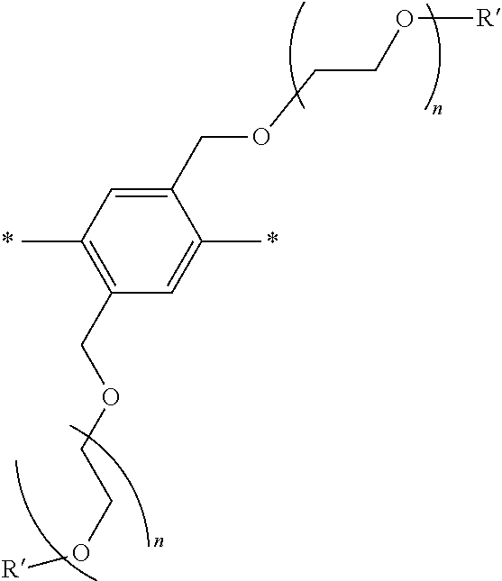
C1(COCCO[R])=CC(C)=C(COCCO[R])C=C1C.*.*
